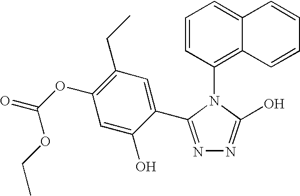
C1=CC(N2C(O)=NN=C2C2=CC(CC)=C(OC(=O)OCC)C=C2O)=C2C(=C1)C=CC=C2
